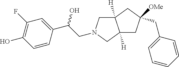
C12([H])CN(CC(C3=CC(F)=C(O)C=C3)O)CC1([H])CC(CC1=CC=CC=C1)([OMe])C2
